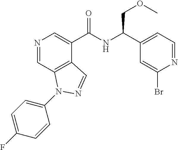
N1=CC2=C(C(C(NC(C3=CC=NC(Br)=C3)COC)=O)=C1)C=NN2C1=CC=C(F)C=C1
